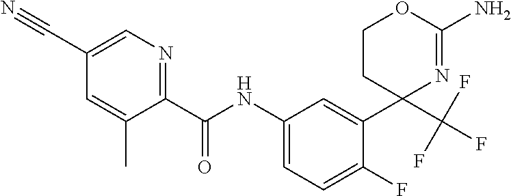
C1(C(NC2=CC=C(F)C(C3(C(F)(F)F)N=C(N)OCC3)=C2)=O)=NC=C(C#N)C=C1C
